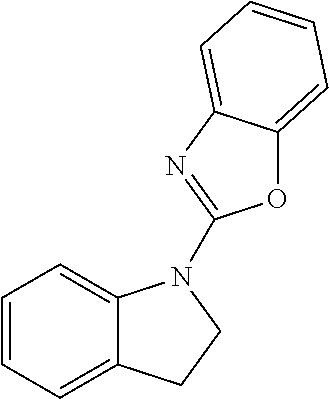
C1=CC=C2C(=C1)N(C1=NC3=CC=CC=C3O1)CC2
